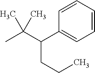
CC(C(C1=CC=CC=C1)CCC)(C)C
